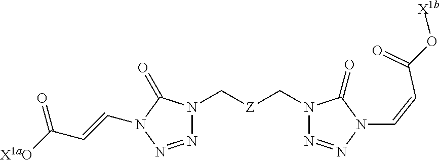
N1=NN(C=CC([X1aO])=O)C(=O)N1C[Z]CN1N=NN(C=CC(=O)O[X1b])C1=O
